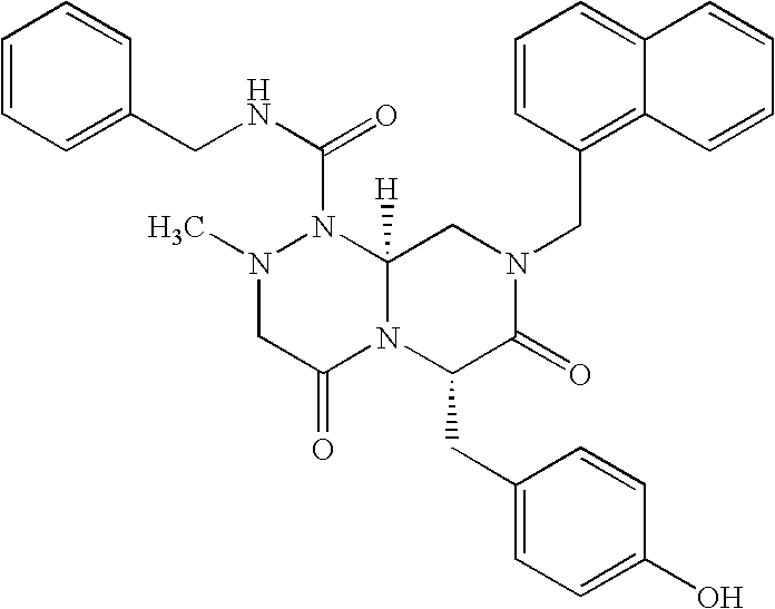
C12([H])N(C(CC3=CC=C(O)C=C3)C(=O)N(CC3=C4C(=CC=C3)C=CC=C4)C1)C(=O)CN(C)N2C(NCC1=CC=CC=C1)=O
